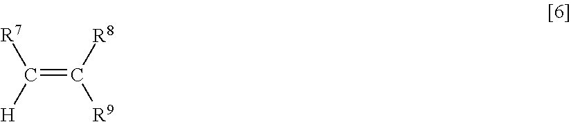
C(=C([R8])[R9])([R7])[H]
